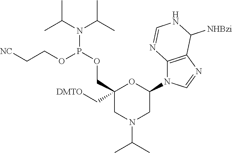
C1(N2C3=C(N=C2)C([NHBzi])NC=N3)OC(C[DMTO])(COP(N(C(C)C)C(C)C)OCC[NC])CN(C(C)C)C1
